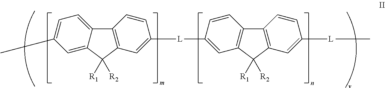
C1=C(C)C=C2C(=C1)C1=C(C=C([L]C3=CC4=C(C=C3)C3=C(C=C([L]C)C=C3)C4([R1])[R2])C=C1)C2([R1])[R2]
